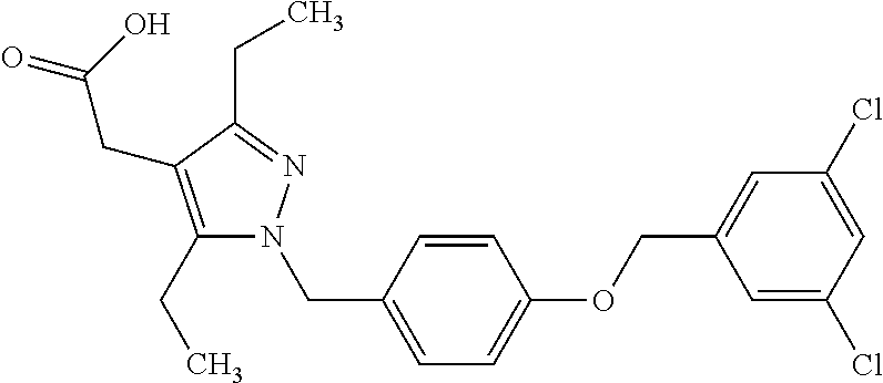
C(OC1=CC=C(CN2C(CC)=C(CC(=O)O)C(CC)=N2)C=C1)C1=CC(Cl)=CC(Cl)=C1
